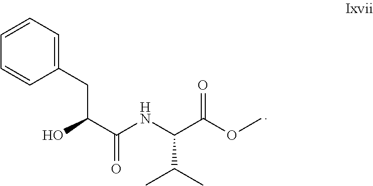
C1=CC=C(CC(C(NC(C(OC)=O)C(C)C)=O)O)C=C1
